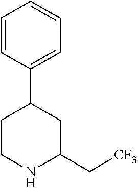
C1=CC(C2CCNC(C[CF3])C2)=CC=C1
